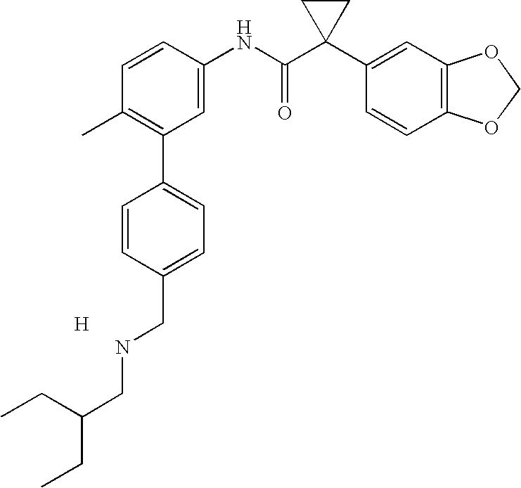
C1=CC(NC(C2(C3=CC4=C(C=C3)OCO4)CC2)=O)=CC(C2=CC=C(CNCC(CC)CC)C=C2)=C1C.[H]
